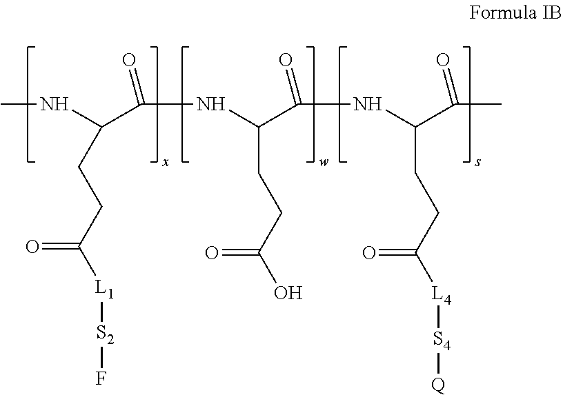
CNC(C(=O)NC(C(NC(C(C)=O)CCC([L4][S4][Q])=O)=O)CCC(O)=O)CCC([L1][S2]F)=O
